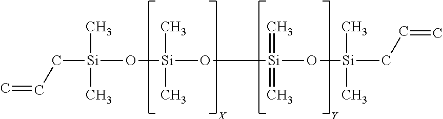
C[Si](CC=C)(C)O[Si](C)(C)O[Si](=C)(=C)O[Si](C)(C)CC=C.[Y].[X]
